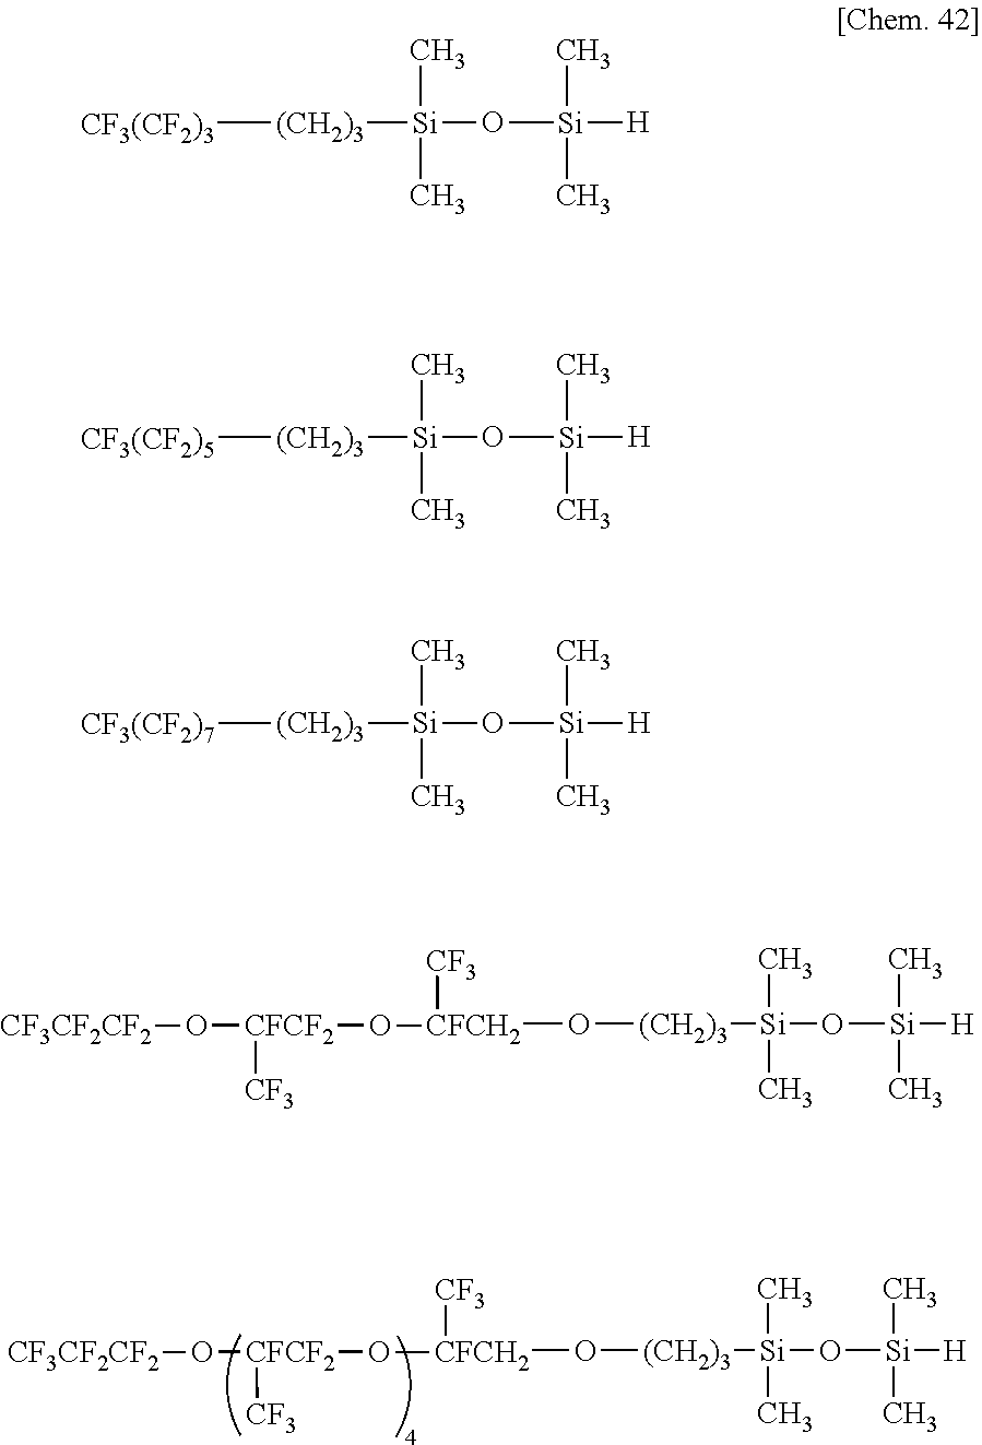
[CF3CF2CF2]O[CFCF2](O[CFCH2](O[(CH2)3][Si](C)(C)O[Si](C)(C)[H])[CF3])[CF3].[CF3(CF2)3][(CH2)3][Si](C)(C)O[Si](C)(C)[H].[CF3(CF2)5][(CH2)3][Si](C)(C)O[Si](C)(C)[H].[CF3(CF2)7][(CH2)3][Si](C)(C)O[Si](C)(C)[H].[CF3CF2CF2]O[CFCF2](O[CFCH2](O[(CH2)3][Si](C)(C)O[Si](C)(C)[H])[CF3])[CF3]
